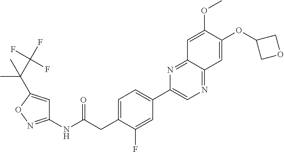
C1(NC(CC2=CC=C(C3=CN=C4C(=N3)C=C(OC)C(OC3COC3)=C4)C=C2F)=O)=NOC(C(C(F)(F)F)(C)C)=C1
